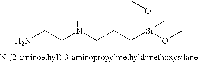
NCCNCCC[Si](OC)(OC)C
